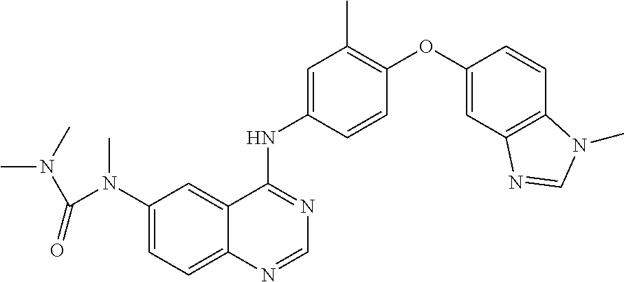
C12=CC=C(N(C(N(C)C)=O)C)C=C1C(NC1=CC(C)=C(OC3=CC4=C(C=C3)N(C)C=N4)C=C1)=NC=N2
